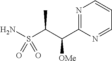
S(C(C(C1=NC=CC=N1)[OMe])C)(N)(=O)=O
